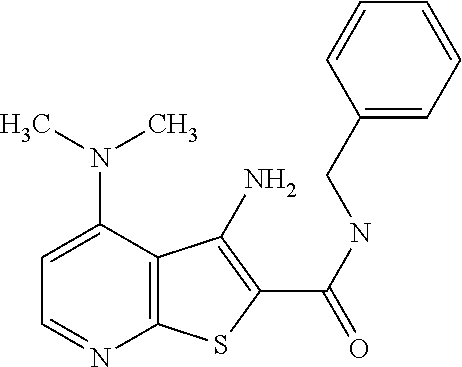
C12=C(C(N(C)C)=CC=N1)C(N)=C(C(NCC1=CC=CC=C1)=O)S2
